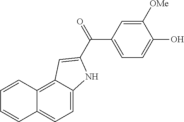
C1=C2C(=C3C(=C1)C=CC=C3)C=C(C(=O)C1=CC=C(O)C([OMe])=C1)N2
